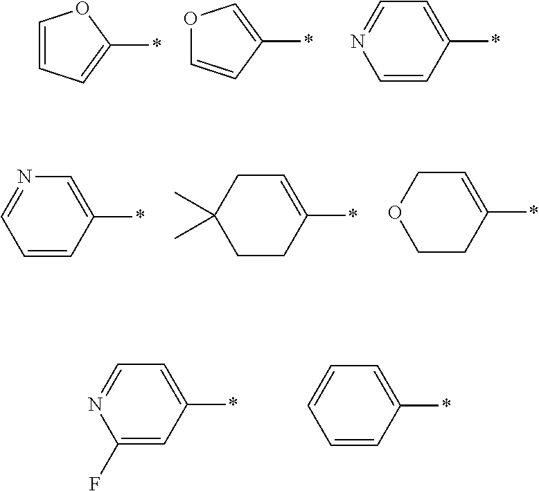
C1=CC=C(*)O1.O1C=CC(*)=C1.C1(*)=CC=NC=C1.C1(*)=CN=CC=C1.C1(*)=CCC(C)(C)CC1.C1(*)=CCOCC1.C1(*)=CC=NC(F)=C1.C1(*)=CC=CC=C1
